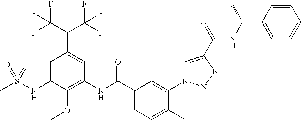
CS(NC1=CC(C(C(F)(F)F)C(F)(F)F)=CC(NC(C2=CC=C(C)C(N3C=C(C(=O)NC(C4=CC=CC=C4)C)NN3)=C2)=O)=C1OC)(=O)=O
